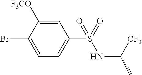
C1=C([F3CO])C(Br)=CC=C1S(=O)(NC([CF3])C)=O
